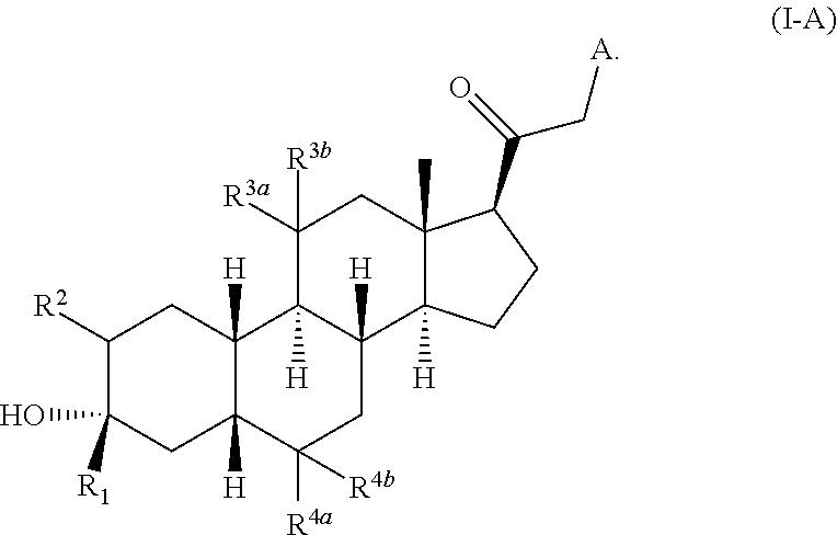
C1([R2])C(O)([R1])CC2([H])C([H])(C1)C1([H])C([H])(CC2([R4a])[R4b])C2([H])C(C)(CC1([R3a])[R3b])C(C(=O)C[A])CC2
